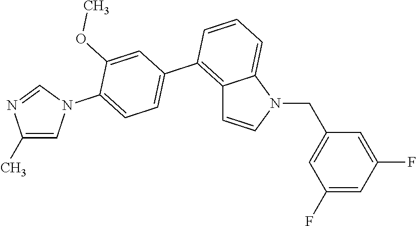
C12=C(C3=CC=C(N4C=C(C)N=C4)C(OC)=C3)C=CC=C1N(CC1=CC(F)=CC(F)=C1)C=C2
